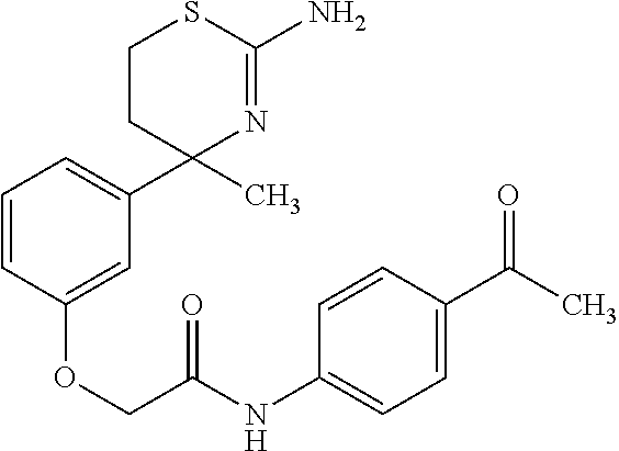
N1=C(N)SCCC1(C)C1=CC=CC(OCC(NC2=CC=C(C(C)=O)C=C2)=O)=C1
